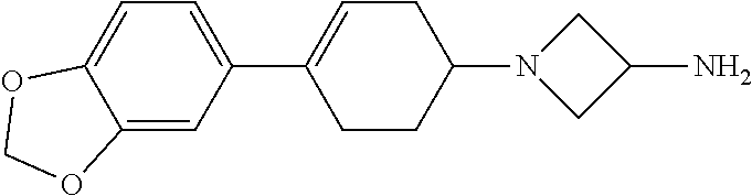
C12=CC(C3=CCC(N4CC(N)C4)CC3)=CC=C1OCO2
